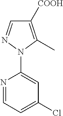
N1=CC=C(Cl)C=C1N1C(C)=C([COOH])C=N1
